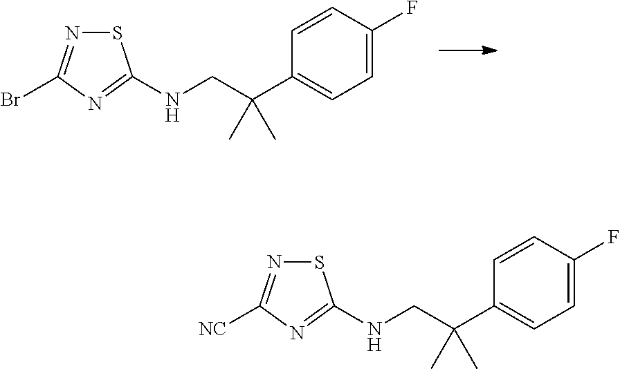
C1=C(F)C=CC(C(CNC2=NC(Br)=NS2)(C)C)=C1.C1=C(F)C=CC(C(CNC2=NC([NC])=NS2)(C)C)=C1
